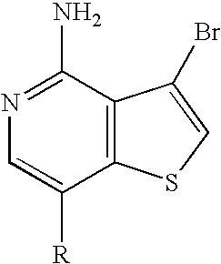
N1=C(N)C2=C(C([R])=C1)SC=C2Br
